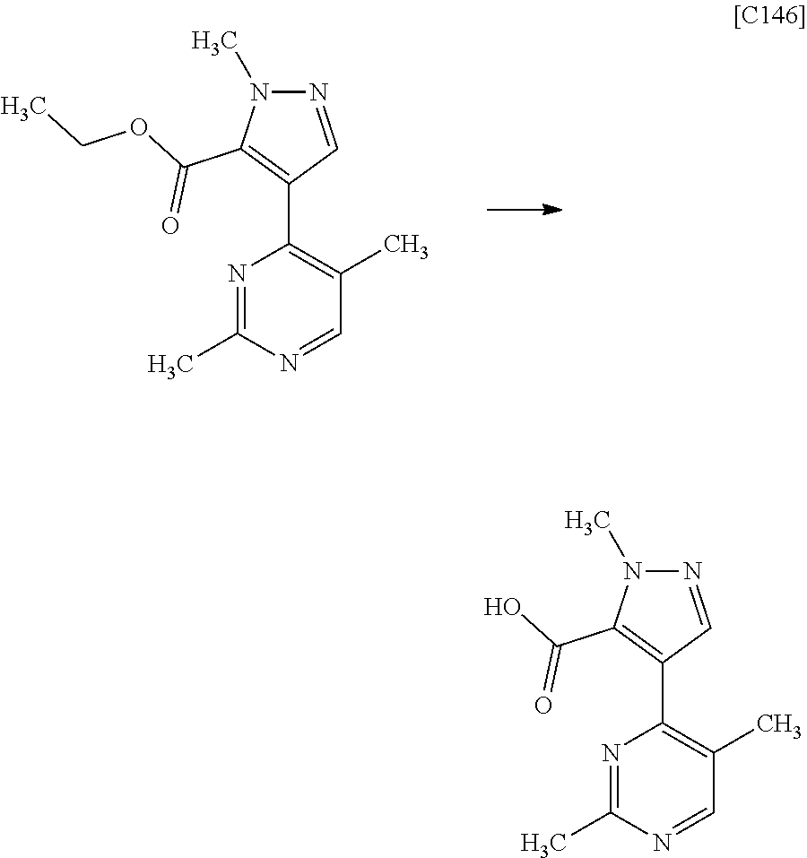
N1=C(C)N=CC(C)=C1C1=C(C(=O)OCC)N(C)N=C1.N1=C(C)N=CC(C)=C1C1=C(C(=O)O)N(C)N=C1
